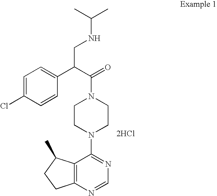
C12=C(N=CN=C1N1CCN(C(=O)C(C3=CC=C(Cl)C=C3)CNC(C)C)CC1)CCC2C.[2HCl]
